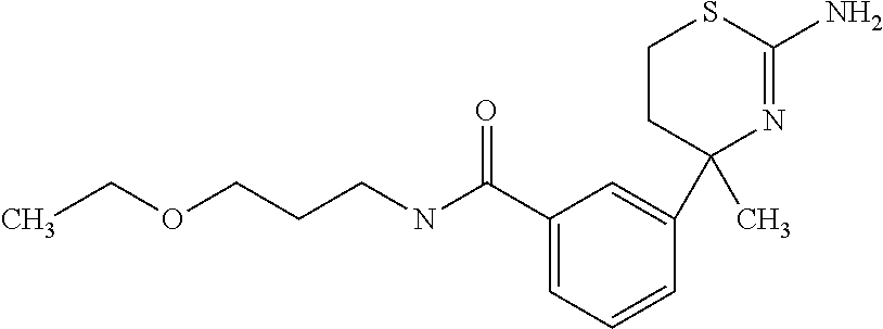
C1(C(NCCCOCC)=O)=CC=CC(C2(C)N=C(N)SCC2)=C1
